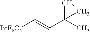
[BrF8C4]C=CC(C)(C)C
